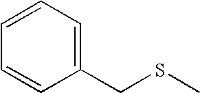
C1=CC=C(CSC)C=C1
